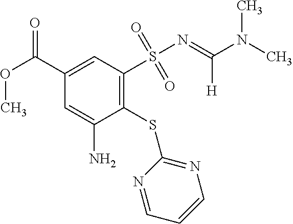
C1(SC2=NC=CC=N2)=C(S(N=C(N(C)C)[H])(=O)=O)C=C(C(OC)=O)C=C1N
